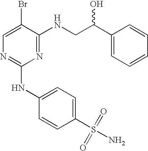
C1=C(Br)C(NCC(O)C2=CC=CC=C2)=NC(NC2=CC=C(S(=O)(=O)N)C=C2)=N1
